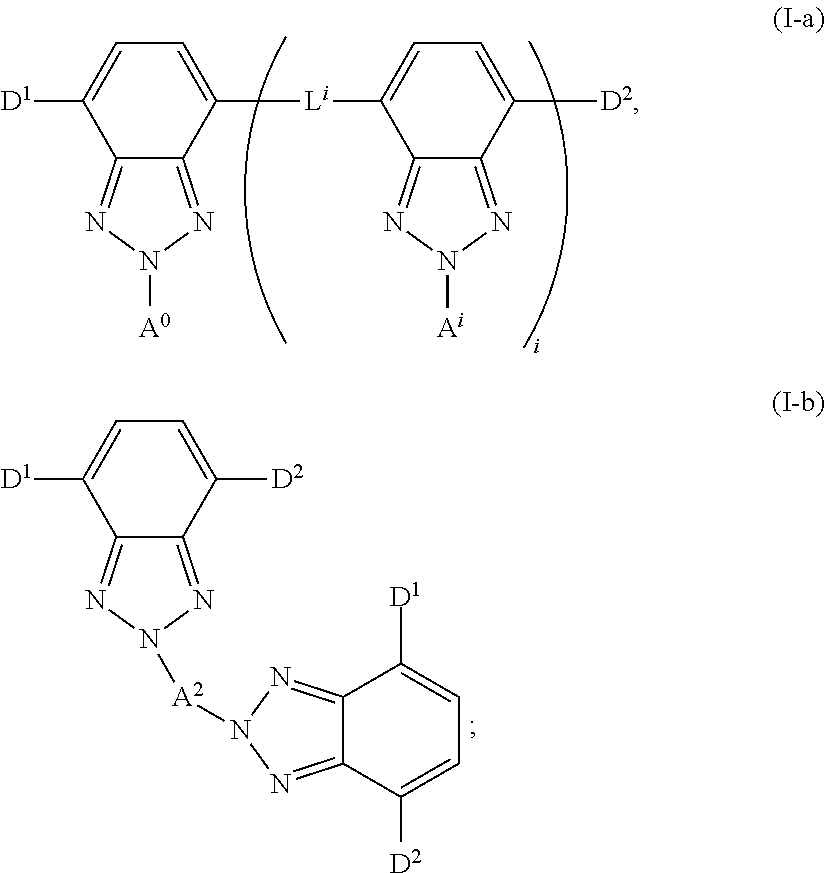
C12=NN([A0])N=C1C([Li]C1=CC=C([D2])C3=NN([Ai])N=C31)=CC=C2[D1].C12=NN([A2]N3N=C4C(=N3)C([D2])=CC=C4[D1])N=C1C([D2])=CC=C2[D1]
